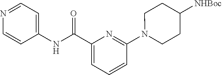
C1(C(NC2=CC=NC=C2)=O)=CC=CC(N2CCC([NHBoc])CC2)=N1
